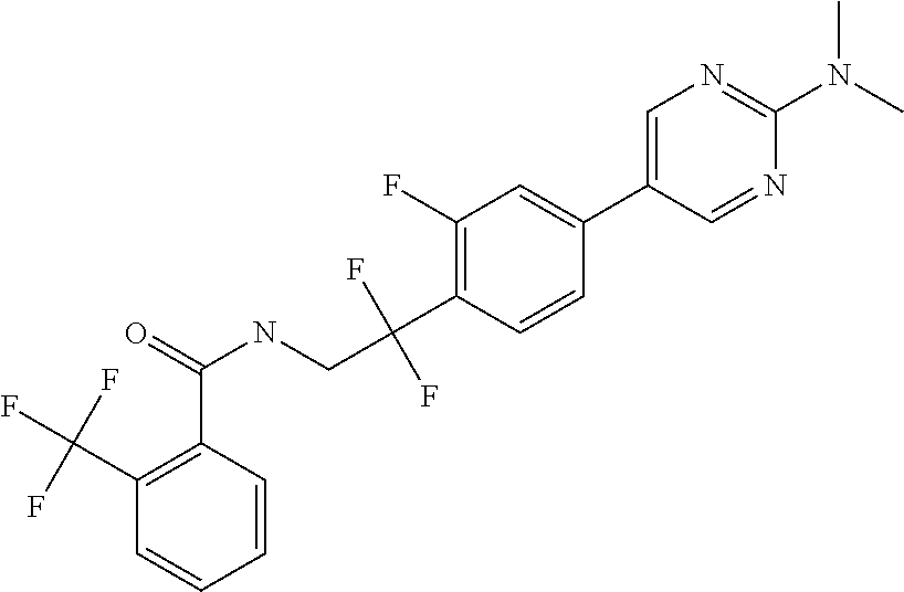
C1=C(C2=CC(F)=C(C(F)(F)CNC(C3=C(C(F)(F)F)C=CC=C3)=O)C=C2)C=NC(N(C)C)=N1
